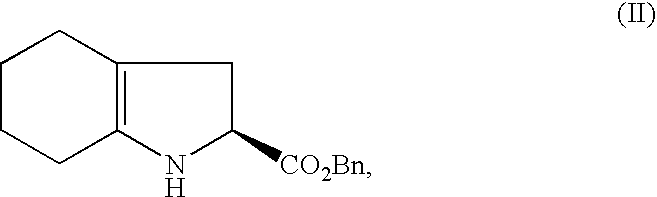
C1CCC2=C(C1)CC([CO2Bn])N2
